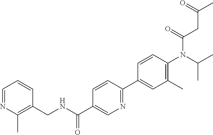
C(C1=CN=C(C2=CC(C)=C(N(C(=O)CC(=O)C)C(C)C)C=C2)C=C1)(NCC1=C(C)N=CC=C1)=O
